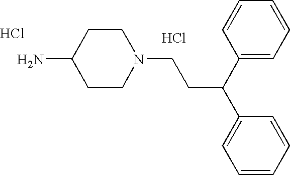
C1N(CCC(C2=CC=CC=C2)C2=CC=CC=C2)CCC(N)C1.Cl.Cl
